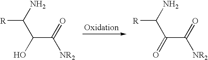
[R]C(N)C(O)C(=O)[NR2].[R]C(N)C(=O)C(=O)[NR2]
